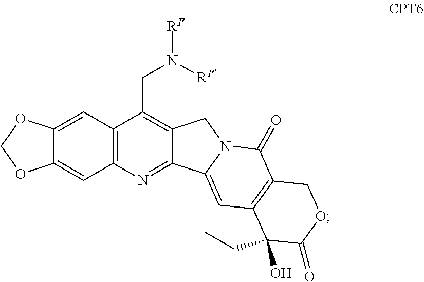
C12=C(N=C3C(=C1CN([RF])[RF])CN1C3=CC3=C(C1=O)COC(=O)C3(O)CC)C=C1C(=C2)OCO1
